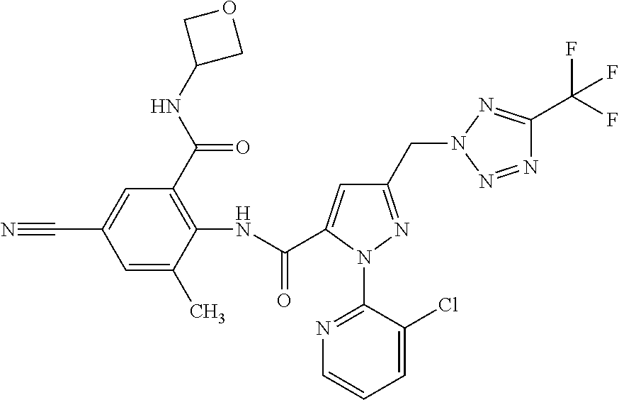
C1(CN2N=C(C(F)(F)F)N=N2)=NN(C2=NC=CC=C2Cl)C(C(NC2=C(C(NC3COC3)=O)C=C(C#N)C=C2C)=O)=C1
